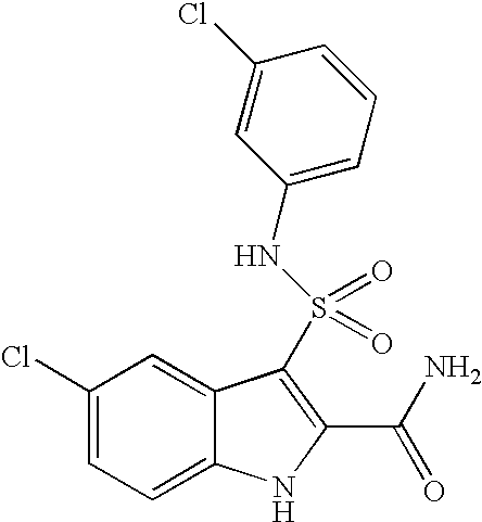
C1(Cl)=CC=C2C(=C1)C(S(=O)(=O)NC1=CC=CC(Cl)=C1)=C(C(N)=O)N2
